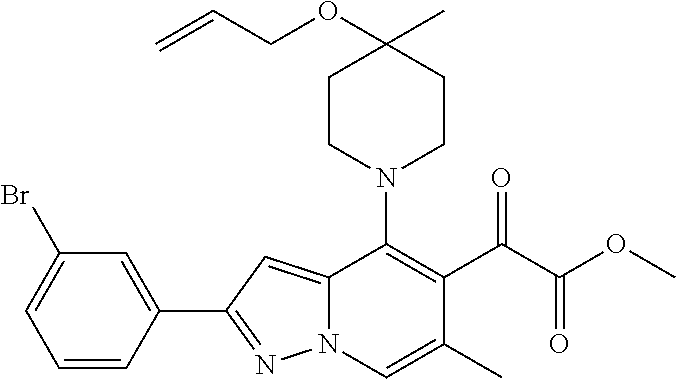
C1(C2=NN3C(=C2)C(N2CCC(C)(OCC=C)CC2)=C(C(C(=O)OC)=O)C(C)=C3)=CC(Br)=CC=C1
